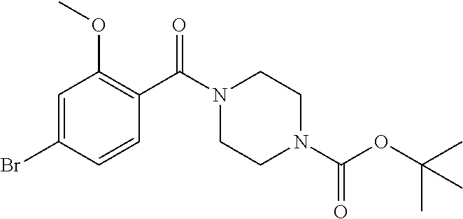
C1=C(Br)C=CC(C(N2CCN(C(OC(C)(C)C)=O)CC2)=O)=C1OC
